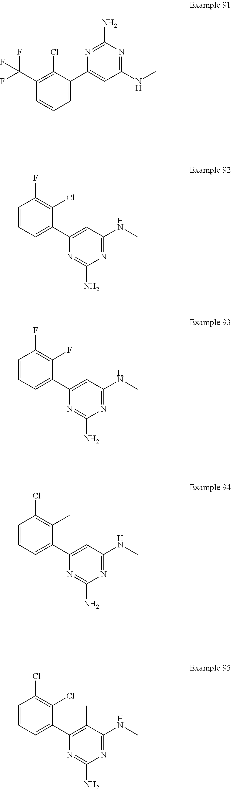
C1=CC(F)=C(Cl)C(C2=CC(NC)=NC(N)=N2)=C1.C1(NC)=NC(N)=NC(C2=CC=CC(C(F)(F)F)=C2Cl)=C1.C1=CC(F)=C(F)C(C2=CC(NC)=NC(N)=N2)=C1.C1=CC(Cl)=C(C)C(C2=CC(NC)=NC(N)=N2)=C1.C1=CC(Cl)=C(Cl)C(C2=C(C)C(NC)=NC(N)=N2)=C1
